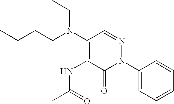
C1(N2N=CC(N(CCCC)CC)=C(NC(C)=O)C2=O)=CC=CC=C1
